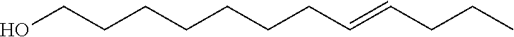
C(CCCCCCCO)=CCCC
